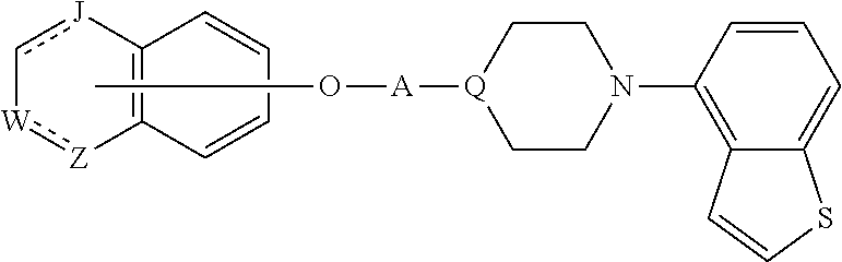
c1[J]C2=C([Z]:[W]-1)C=CC=C2.CO[A][Q]1CCN(C2=C3C(=CC=C2)SC=C3)CC1
